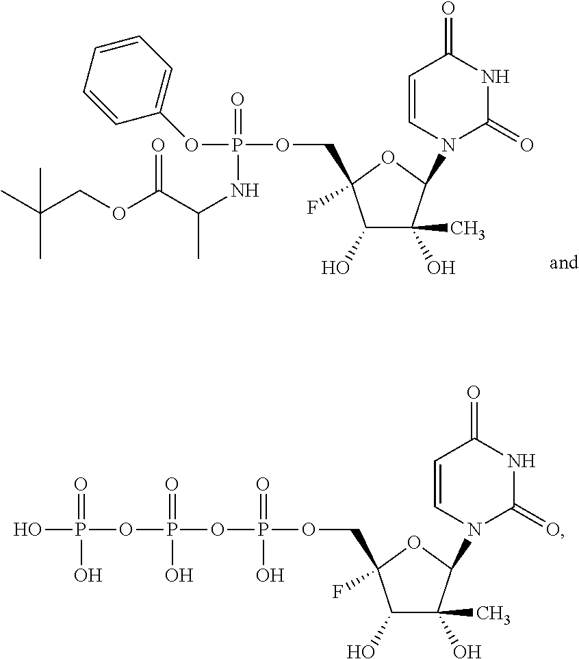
C1(O)C(C)(O)C(N2C=CC(=O)NC2=O)OC1(COP(=O)(NC(C(=O)OCC(C)(C)C)C)OC1=CC=CC=C1)F.C1(O)C(C)(O)C(N2C=CC(=O)NC2=O)OC1(COP(=O)(O)OP(=O)(O)OP(=O)(O)O)F
